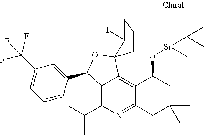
C12=C3C(=C(C(C)C)N=C1CC(C)(C)CC2O[Si](C)(C)C(C)(C)C)C(C1=CC(C(F)(F)F)=CC=C1)OC31CCCC1I
